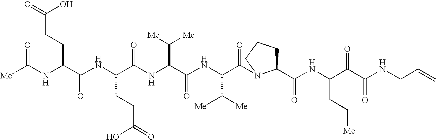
[Me]C(NC(C(NC(C(NC(C(NC(C(=O)N1C(C(NC(C(C(=O)NCC=C)=O)CC[Me])=O)CCC1)C([Me])[Me])=O)C([Me])[Me])=O)CCC(O)=O)=O)CCC(O)=O)=O
